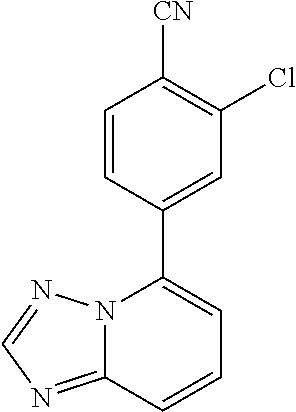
C12=NC=NN1C(C1=CC(Cl)=C([CN])C=C1)=CC=C2
